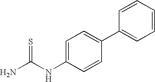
NC(NC1=CC=C(C2=CC=CC=C2)C=C1)=S
